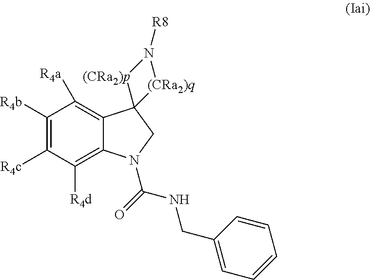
C1([R4b])=C([R4c])C([R4d])=C2C(=C1[R4a])C1(CN2C(NCC2=CC=CC=C2)=O)[(CRa2)p]N([R8])[(CRa2)q]1
